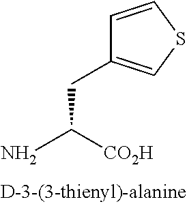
C1=CSC=C1CC(N)[CO2H]
